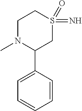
C1N(C)C(C2=CC=CC=C2)CS(=N)(=O)C1
